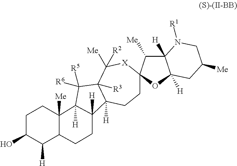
C1CC2([H])C([R3])(C([Me])([R2])[X]C13C([Me])C1([H])C([H])(O3)CC([Me])CN1[R1])C([R5])([R6])C1([H])C2([H])CCC2C1([Me])CCC(O)C2[H]
